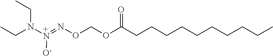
N([+N](=NOCOC(CCCCCCCCCC)=O)[O-])(CC)CC
